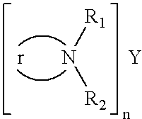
[r].N([R1])[R2].[Y]
